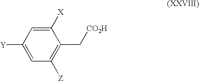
C1([Y])=CC([Z])=C(C[CO2H])C([X])=C1
